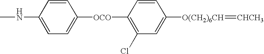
CNC1=CC=C([OCO]C2=C(Cl)C=C([O(CH2)6CH]=[CHCH3])C=C2)C=C1
